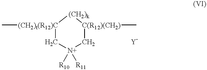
C[(CH2)t(R12)C]1C[N+]([R10])([R11])C[C(R12)(CH2)](C)[(CH2)k]1
